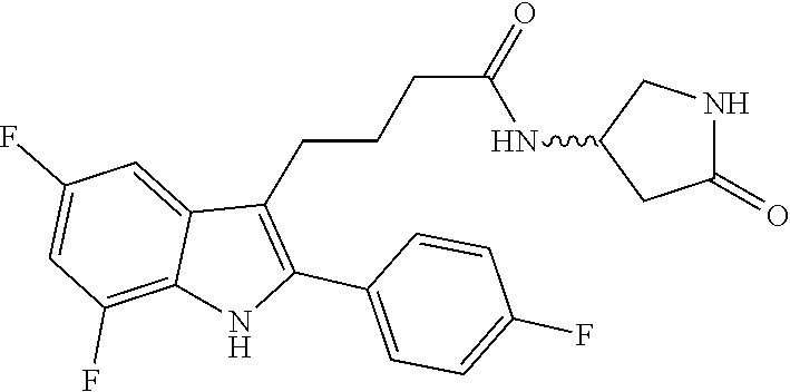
C1=CC(C2=C(CCCC(=O)NC3CC(=O)NC3)C3=CC(F)=CC(F)=C3N2)=CC=C1F
